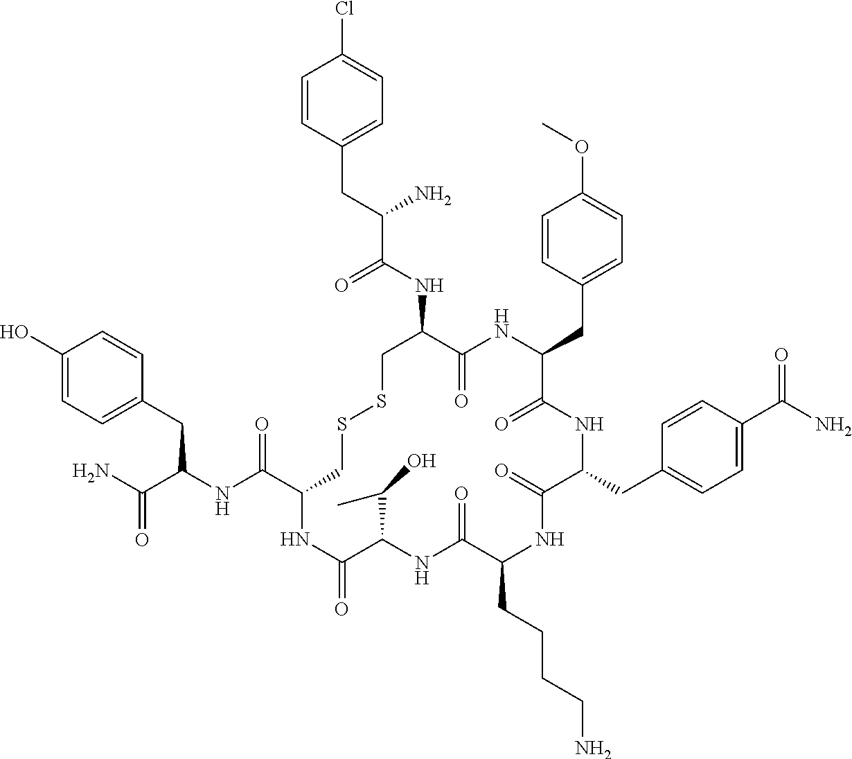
C1=CC(CC(NC(C2CSSCC(NC(C(CC3=CC=C(Cl)C=C3)N)=O)C(=O)NC(CC3=CC=C(OC)C=C3)C(=O)NC(CC3=CC=C(C(N)=O)C=C3)C(=O)NC(CCCCN)C(=O)NC(C(C)O)C(=O)N2)=O)C(N)=O)=CC=C1O
